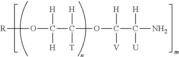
[R]OC(C(OC(C(N)([H])[U])([H])[V])([H])[T])([H])[H]
